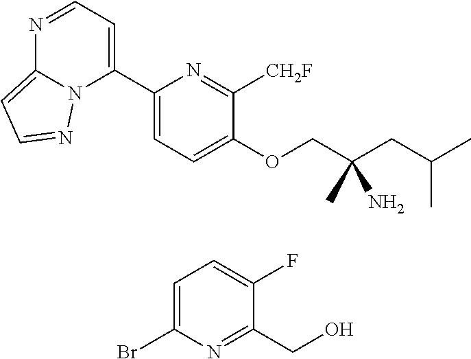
N1=CC=C(C2=CC=C(OCC(CC(C)C)(C)N)C([CH2F])=N2)N2C1=CC=N2.C1=C(Br)N=C(CO)C(F)=C1
